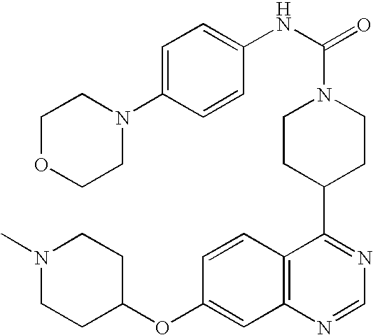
C1=CC2=C(C=C1OC1CCN(C)CC1)N=CN=C2C1CCN(C(=O)NC2=CC=C(N3CCOCC3)C=C2)CC1
